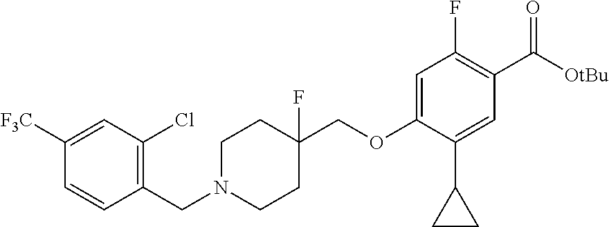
C1(CN2CCC(COC3=CC(F)=C(C(=O)[OtBu])C=C3C3CC3)(F)CC2)=C(Cl)C=C([F3C])C=C1
